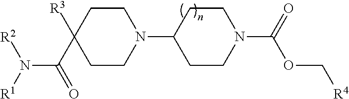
C1CN(C2CCN(C(=O)OC[R4])CC2)CCC1(C(N([R2])[R1])=O)[R3]
